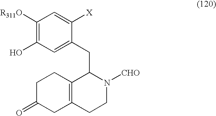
C1([R311O])=C(O)C=C(CC2C3=C(CCN2[CHO])CC(=O)CC3)C([X])=C1
